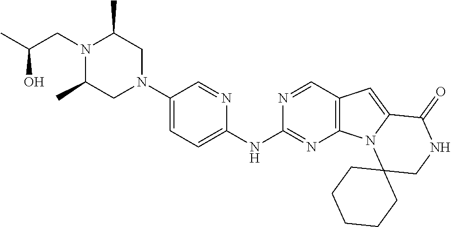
N1(CC(C)O)C(C)CN(C2=CC=C(NC3=NC4=C(C=N3)C=C3N4C4(CNC3=O)CCCCC4)N=C2)CC1C
